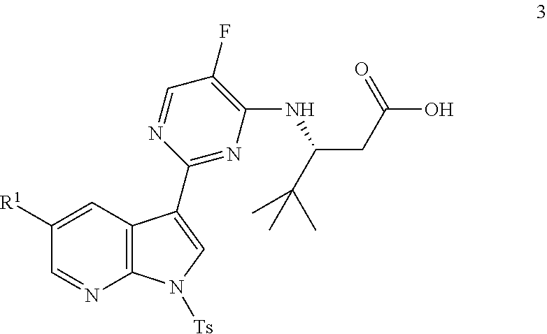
OC(=O)CC(C(C)(C)C)NC1=C(F)C=NC(C2=CN([Ts])C3=C2C=C([R1])C=N3)=N1
